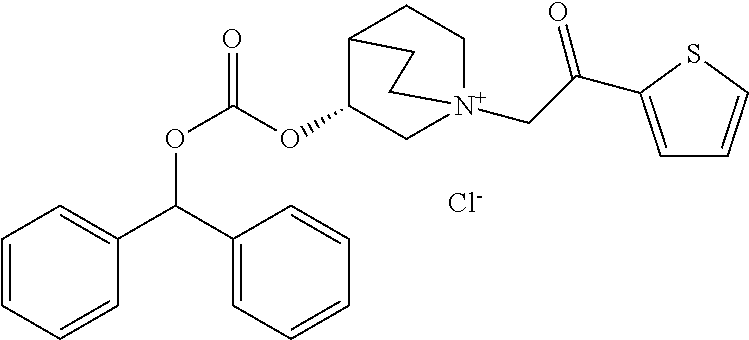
C(OC1C[N+]2(CC(=O)C3=CC=CS3)CCC1CC2)(OC(C1=CC=CC=C1)C1=CC=CC=C1)=O.[Cl-]
